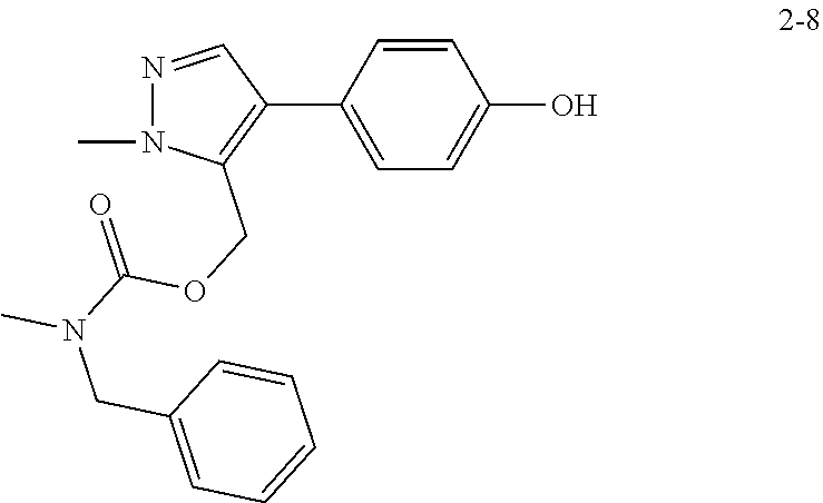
C1(C2=CC=C(O)C=C2)=C(COC(N(CC2=CC=CC=C2)C)=O)N(C)N=C1
